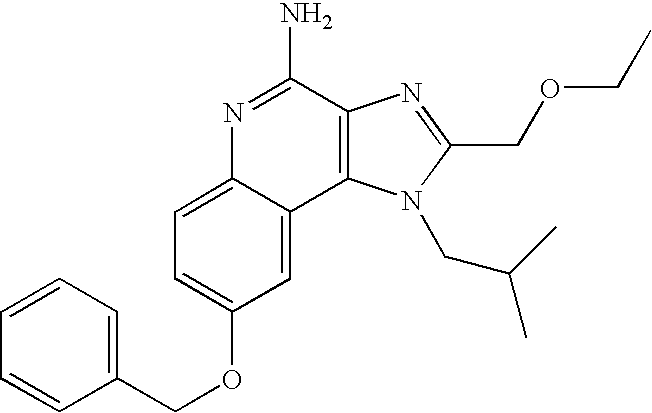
N1=C(N)C2=C(C3=CC(OCC4=CC=CC=C4)=CC=C13)N(CC(C)C)C(COCC)=N2
